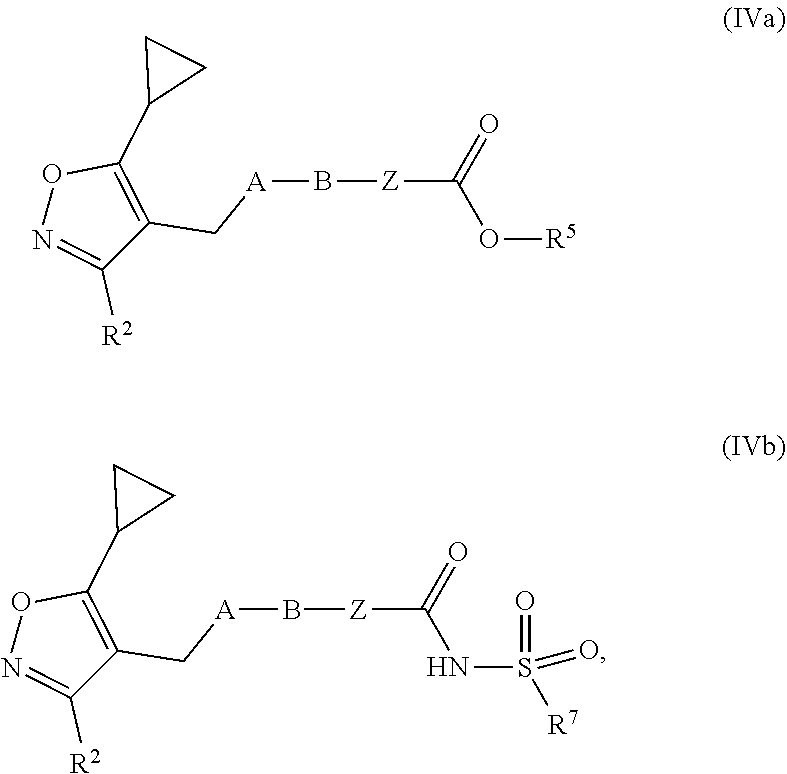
C1([R2])=NOC(C2CC2)=C1C[A]B[Z]C(O[R5])=O.C1([R2])=NOC(C2CC2)=C1C[A]B[Z]C(NS([R7])(=O)=O)=O
